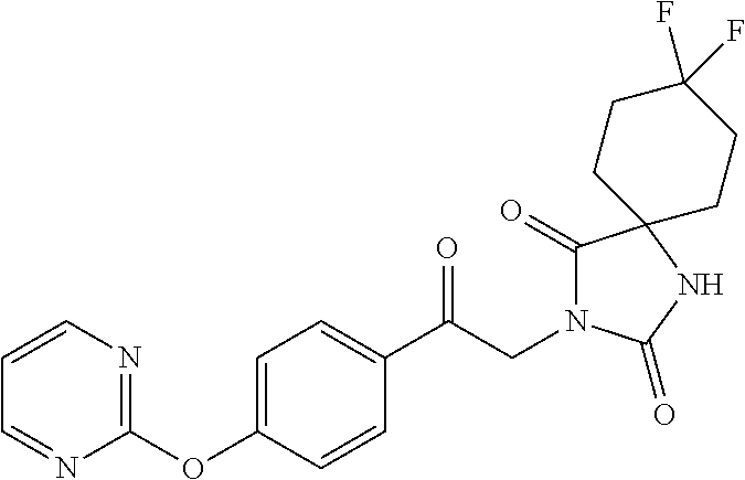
C1(C(CN2C(=O)C3(NC2=O)CCC(F)(F)CC3)=O)=CC=C(OC2=NC=CC=N2)C=C1
